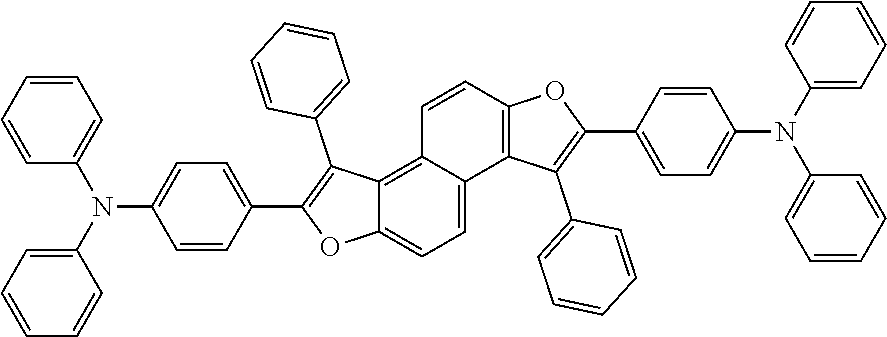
C1=CC=CC=C1N(C1=CC=C(C2=C(C3=CC=CC=C3)C3=C4C(=CC=C3O2)C2=C(C=C4)OC(C3=CC=C(N(C4=CC=CC=C4)C4=CC=CC=C4)C=C3)=C2C2=CC=CC=C2)C=C1)C1=CC=CC=C1
